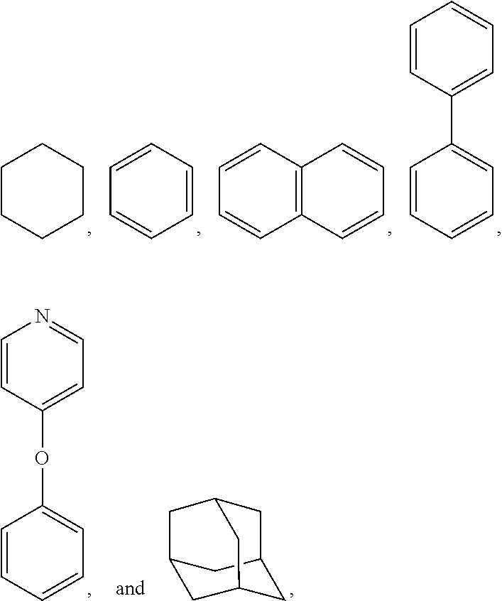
C1CCCCC1.C1=CC=CC=C1.C1=CC2=C(C=C1)C=CC=C2.C1=CC=CC=C1C1=CC=CC=C1.C1=CC=CC=C1OC1=CC=NC=C1.C12CC3CC(C1)CC(C2)C3
